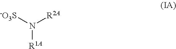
[R1A]N([-O3S])[R2A]
